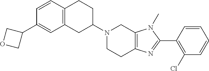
C12=C(CC(N3CCC4=C(C3)N(C)C(C3=C(Cl)C=CC=C3)=N4)CC1)C=C(C1COC1)C=C2
